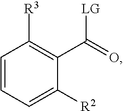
C1=CC=C([R2])C(C([LG])=O)=C1[R3]
